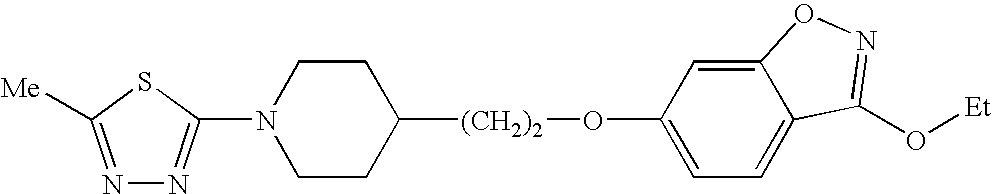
N1=C([Me])SC(N2CCC([(CH2)2]OC3=CC=C4C(=C3)ON=C4O[Et])CC2)=N1
